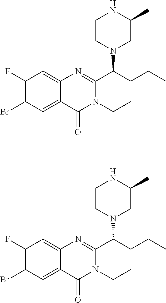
C1(F)=C(Br)C=C2C(=C1)N=C(C(CCC)N1CC(C)NCC1)N(CC)C2=O.C1(F)=C(Br)C=C2C(=C1)N=C(C(CCC)N1CC(C)NCC1)N(CC)C2=O
